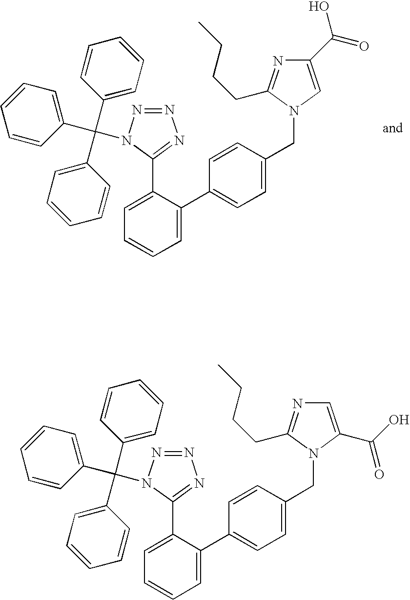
N1=NN(C(C2=CC=CC=C2)(C2=CC=CC=C2)C2=CC=CC=C2)C(C2=CC=CC=C2C2=CC=C(CN3C=C(C(=O)O)N=C3CCCC)C=C2)=N1.N1=NN(C(C2=CC=CC=C2)(C2=CC=CC=C2)C2=CC=CC=C2)C(C2=CC=CC=C2C2=CC=C(CN3C(C(O)=O)=CN=C3CCCC)C=C2)=N1
